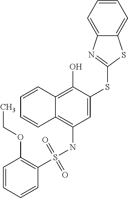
C1=CC2=C(O)C(SC3=NC4=CC=CC=C4S3)=CC(NS(=O)(=O)C3=C(OCC)C=CC=C3)=C2C=C1
